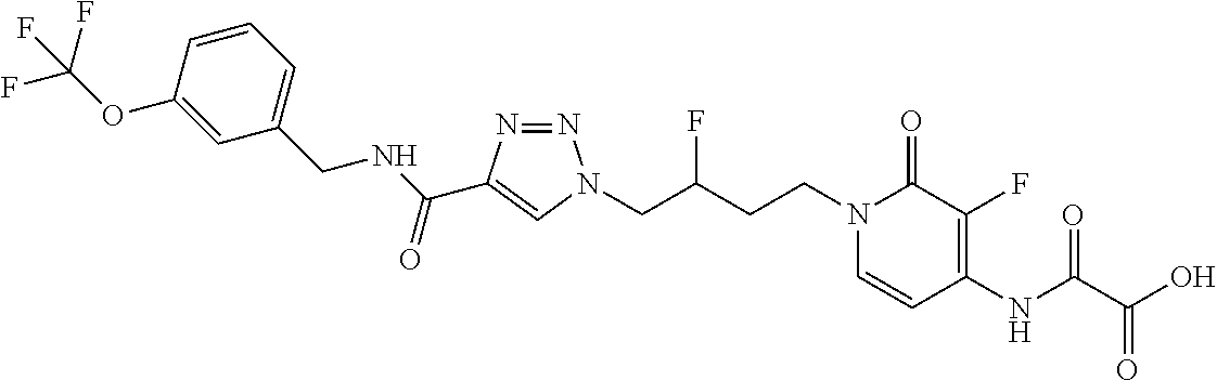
N1=NC(C(NCC2=CC=CC(OC(F)(F)F)=C2)=O)=CN1CC(CCN1C=CC(NC(C(O)=O)=O)=C(F)C1=O)F
